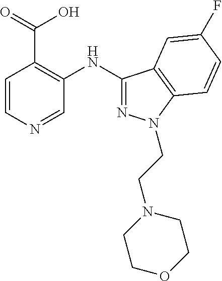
C1(C(=O)O)=C(NC2=NN(CCN3CCOCC3)C3=C2C=C(F)C=C3)C=NC=C1
